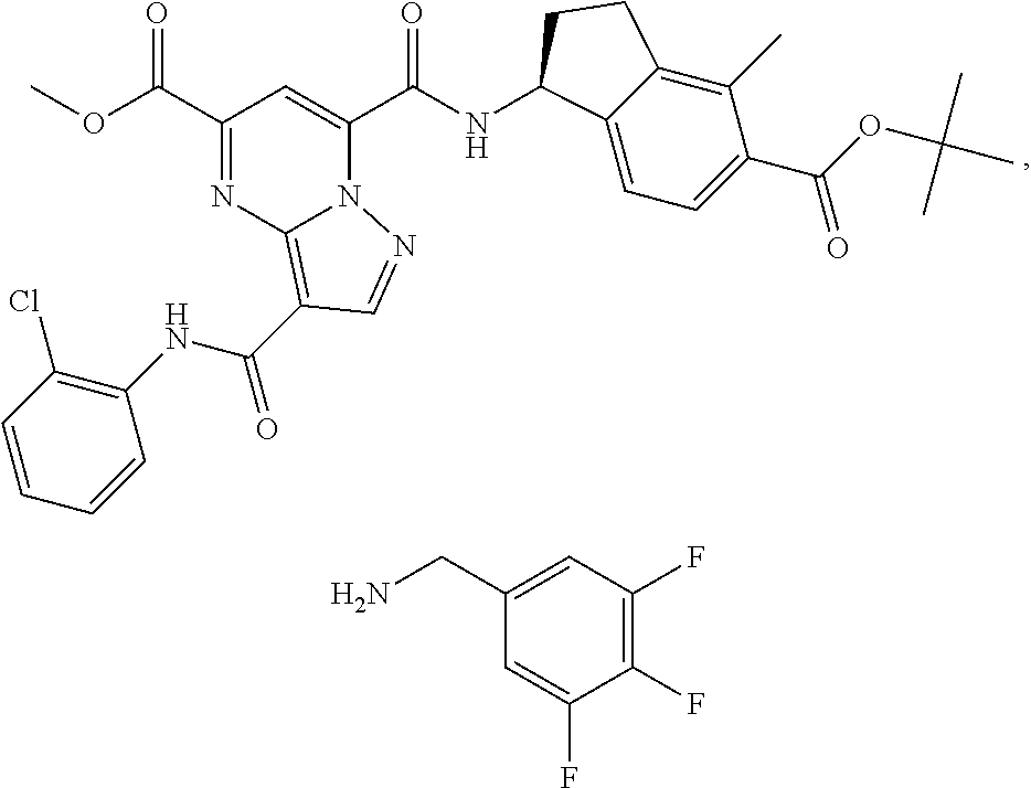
C1(C(OC)=O)=NC2=C(C(NC3=C(Cl)C=CC=C3)=O)C=NN2C(C(NC2C3=CC=C(C(OC(C)(C)C)=O)C(C)=C3CC2)=O)=C1.C1(CN)=CC(F)=C(F)C(F)=C1
